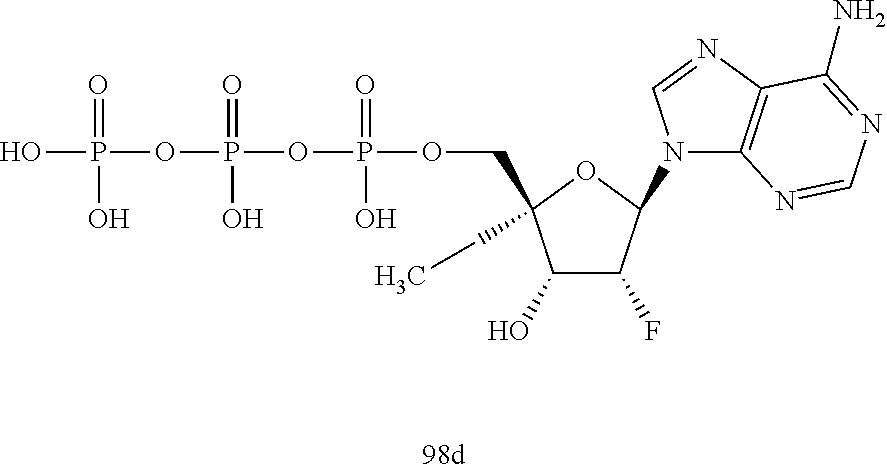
OP(=O)(OP(=O)(O)OP(=O)(O)OCC1(CC)C(O)C(F)C(N2C3=C(N=C2)C(N)=NC=N3)O1)O
